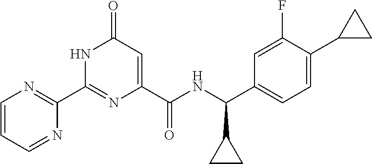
C1(C2=NC(C(NC(C3=CC=C(C4CC4)C(F)=C3)C3CC3)=O)=CC(=O)N2)=NC=CC=N1
